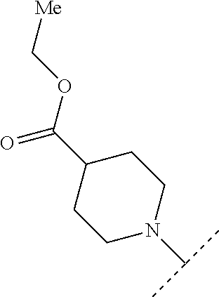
C1N(C(C)C)CCC(C(=O)OC[Me])C1
